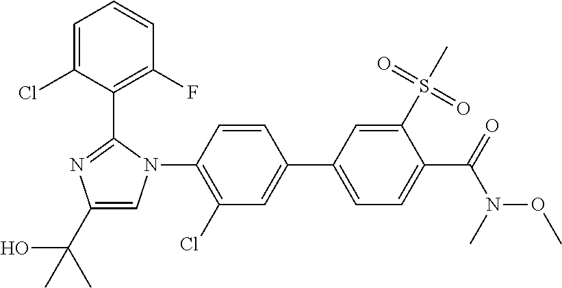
C1(C(O)(C)C)=CN(C2=C(Cl)C=C(C3=CC=C(C(N(C)OC)=O)C(S(C)(=O)=O)=C3)C=C2)C(C2=C(F)C=CC=C2Cl)=N1
